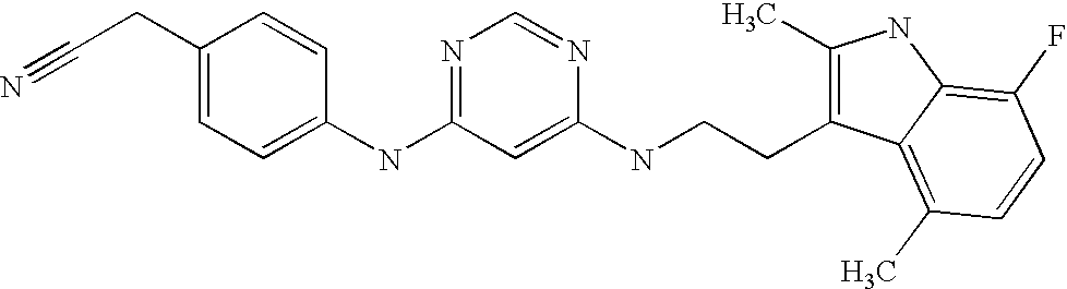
C1(NC2=NC=NC(NCCC3=C(C)NC4=C(F)C=CC(C)=C34)=C2)=CC=C(CC#N)C=C1
